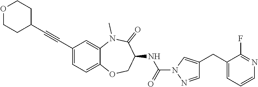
C1(C#CC2=CC=C3C(=C2)N(C)C(=O)C(NC(=O)N2N=CC(CC4=CC=CN=C4F)=C2)CO3)CCOCC1
